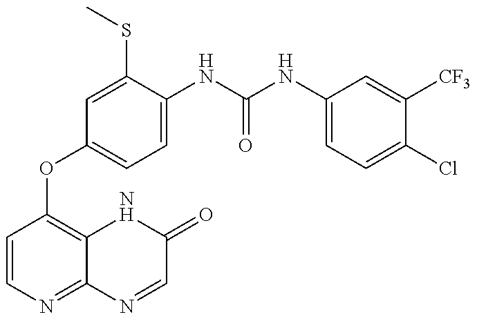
C1=CN=C2C(=C1OC1=CC=C(NC(=O)NC3=CC=C(Cl)C([CF3])=C3)C(SC)=C1)NC(=O)C=N2
